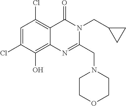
C1=C(Cl)C(O)=C2C(=C1Cl)C(=O)N(CC1CC1)C(CN1CCOCC1)=N2
